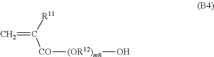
C=C([R11])[CO][(OR12)m8]O
